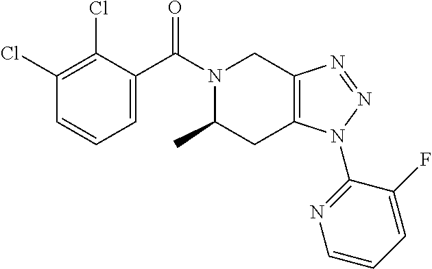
ClC1=C(Cl)C(C(N2C(C)CC3=C(C2)N=NN3C2=NC=CC=C2F)=O)=CC=C1
